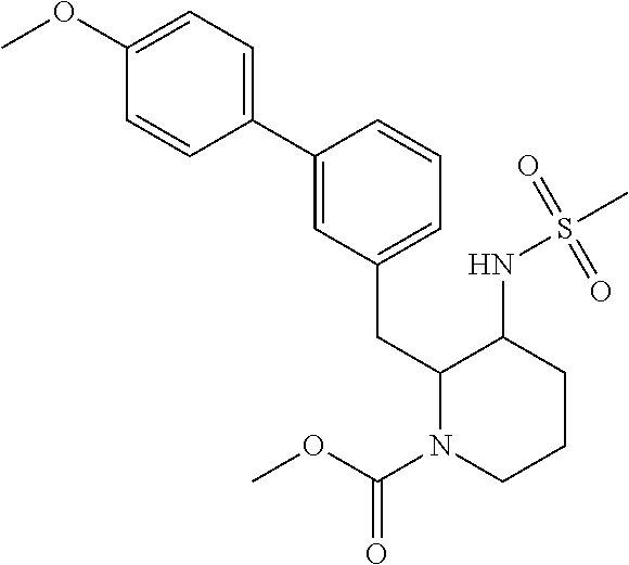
C1=C(C2=CC=C(OC)C=C2)C=CC=C1CC1N(C(OC)=O)CCCC1NS(C)(=O)=O
